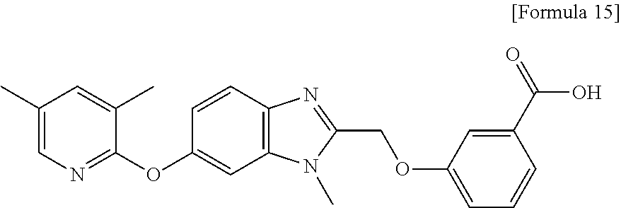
C1(C)=CN=C(OC2=CC3=C(C=C2)N=C(COC2=CC=CC(C(O)=O)=C2)N3C)C(C)=C1
